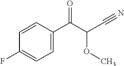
C1=CC(C(C(C#N)OC)=O)=CC=C1F
